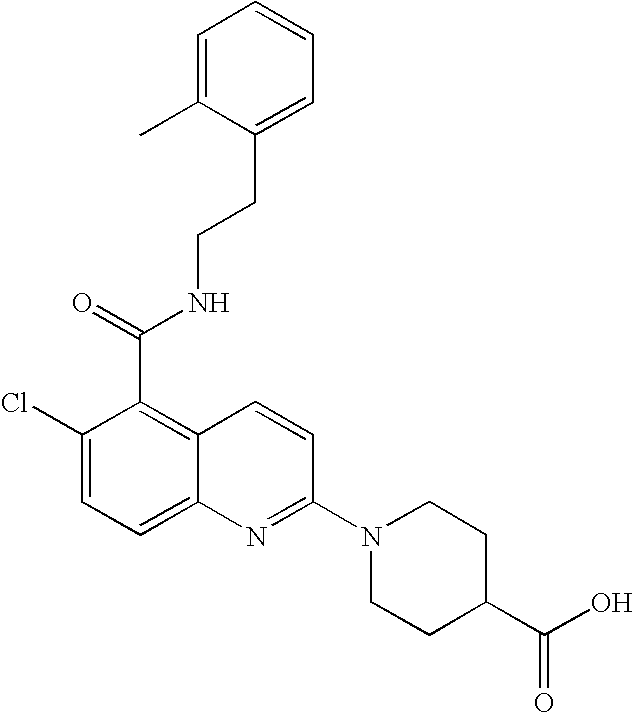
C1=C(C)C(CCNC(C2=C3C(=CC=C2Cl)N=C(N2CCC(C(O)=O)CC2)C=C3)=O)=CC=C1
